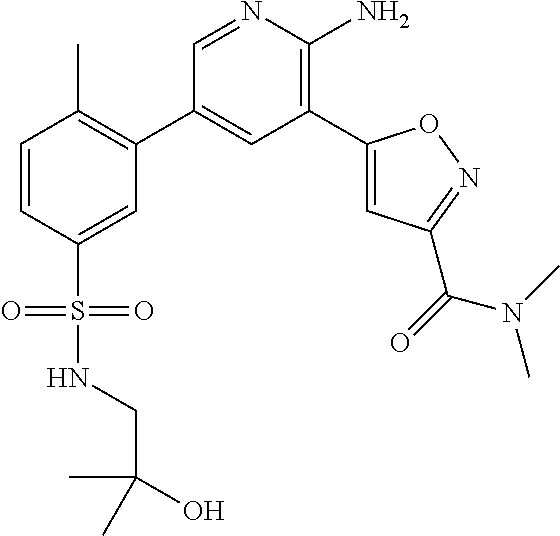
C1=CC(S(NCC(C)(O)C)(=O)=O)=CC(C2=CC(C3=CC(C(N(C)C)=O)=NO3)=C(N)N=C2)=C1C
